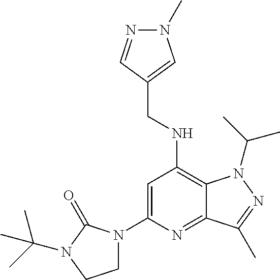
C1=C(N2CCN(C(C)(C)C)C2=O)N=C2C(=C1NCC1=CN(C)N=C1)N(C(C)C)N=C2C
